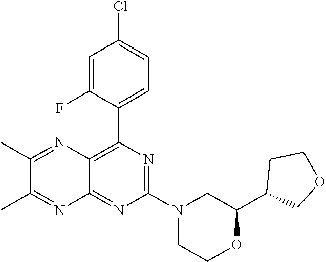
N1=C(N2CC(C3COCC3)OCC2)N=C2C(=C1C1=CC=C(Cl)C=C1F)N=C(C)C(C)=N2
